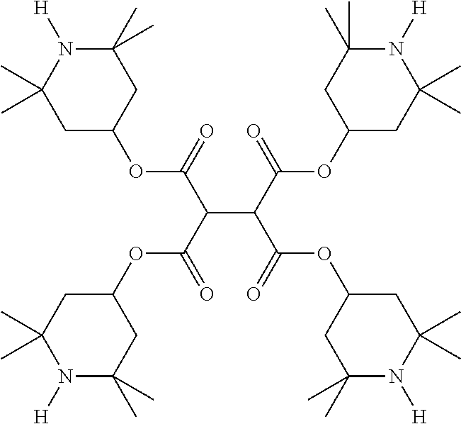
C1C(OC(C(C(C(=O)OC2CC(C)(C)N([H])C(C)(C)C2)C(=O)OC2CC(C)(C)N([H])C(C)(C)C2)C(=O)OC2CC(C)(C)N([H])C(C)(C)C2)=O)CC(C)(C)N([H])C1(C)C
